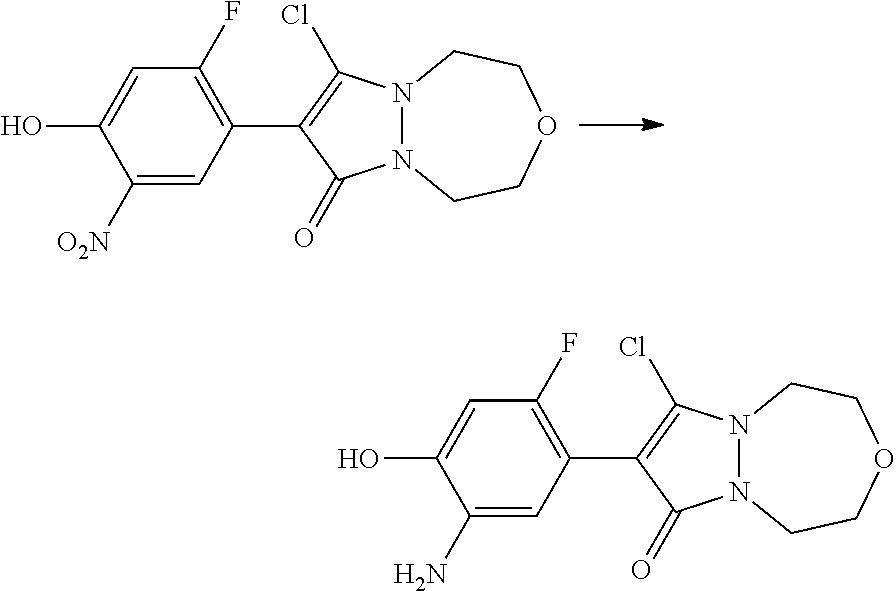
C1([O2N])=CC(C2=C(Cl)N3N(C2=O)CCOCC3)=C(F)C=C1O.C1(N)=CC(C2=C(Cl)N3N(C2=O)CCOCC3)=C(F)C=C1O
